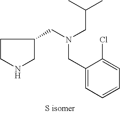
C1(CN(CC2CCNC2)CC(C)C)=CC=CC=C1Cl
